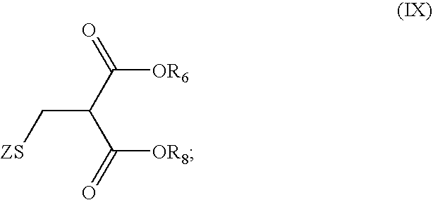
C([OR8])(C(C([OR6])=O)C[ZS])=O
